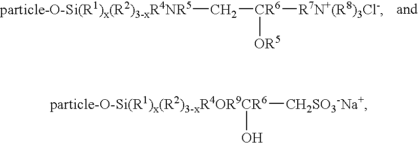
[particle-O-Si(R1)x(R2)3-xR4OR9CR6]([CH2SO3-Na+])O.[particle-O-Si(R1)x(R2)3-xR4NR5]C[CR6]([R7N+(R8)3Cl-])[OR5]
